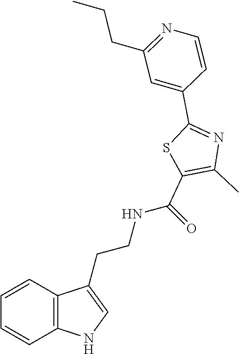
C12=C(C=CC=C1)C(CCNC(C1=C(C)N=C(C3=CC(CCC)=NC=C3)S1)=O)=CN2
